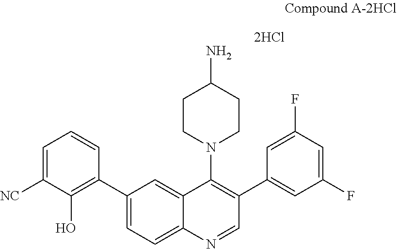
C1(C2=C(O)C([NC])=CC=C2)=CC=C2C(=C1)C(N1CCC(N)CC1)=C(C1=CC(F)=CC(F)=C1)C=N2.[2HCl]
